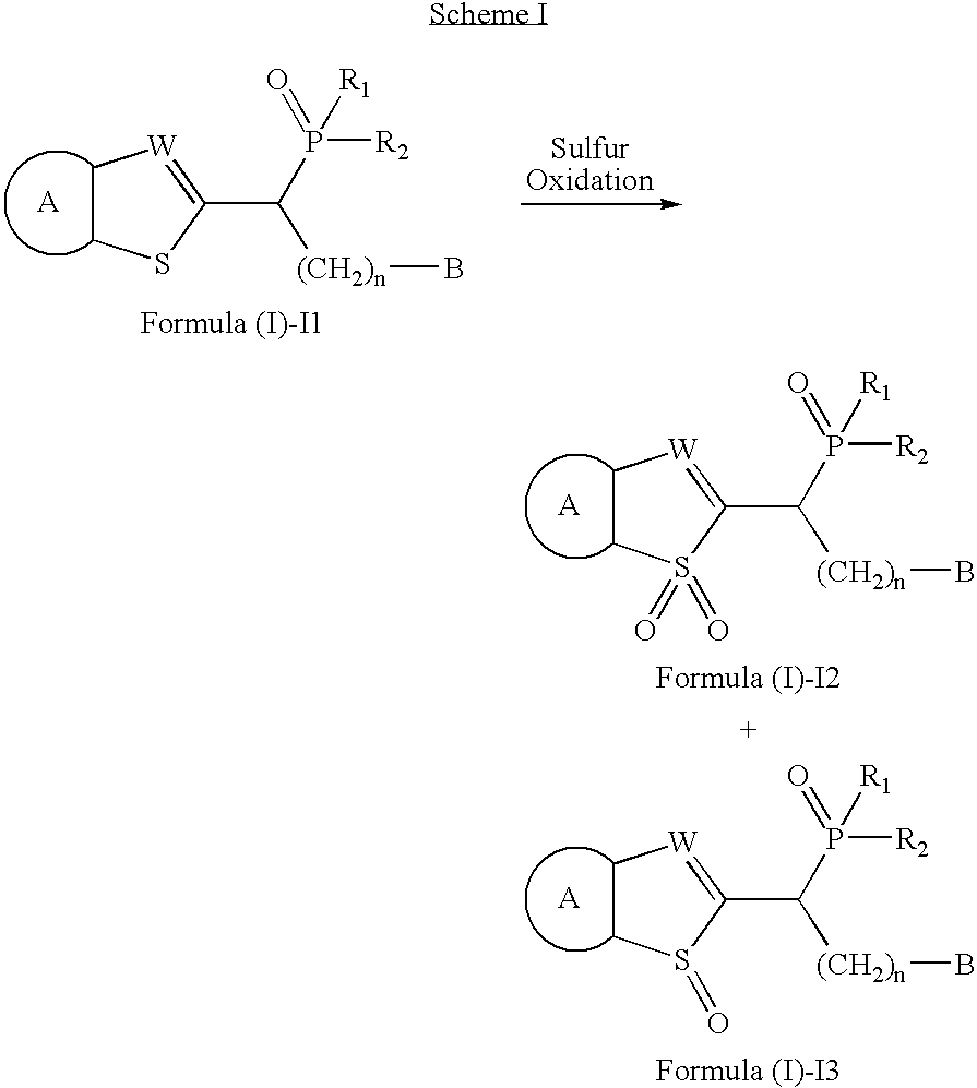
C1CSC(C(P([R2])(=O)[R1])[(CH2)n]B)=[W]1.C1CS(=O)(=O)C(C(P([R2])(=O)[R1])[(CH2)n]B)=[W]1.C1CS(=O)C(C(P([R2])(=O)[R1])[(CH2)n]B)=[W]1
